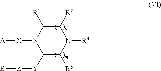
C1([Y][Z]B)C([R3])N([R4])C([R2])C([R1])N1[X][A]
